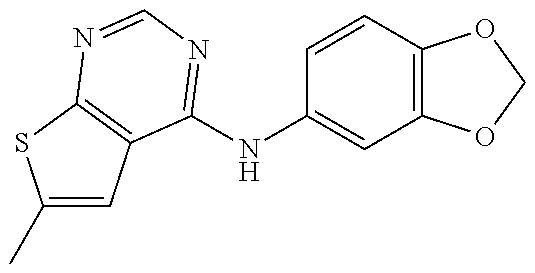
C1(C)=CC2=C(S1)N=CN=C2NC1=CC2=C(C=C1)OCO2
